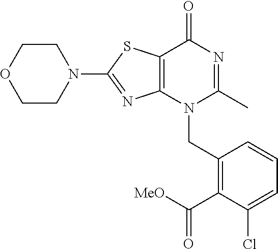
C1CN(C2=NC3=C(S2)C(=O)N=C(C)N3CC2=C(C([MeO])=O)C(Cl)=CC=C2)CCO1
